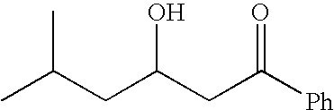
CC(CC(CC([Ph])=O)O)C
